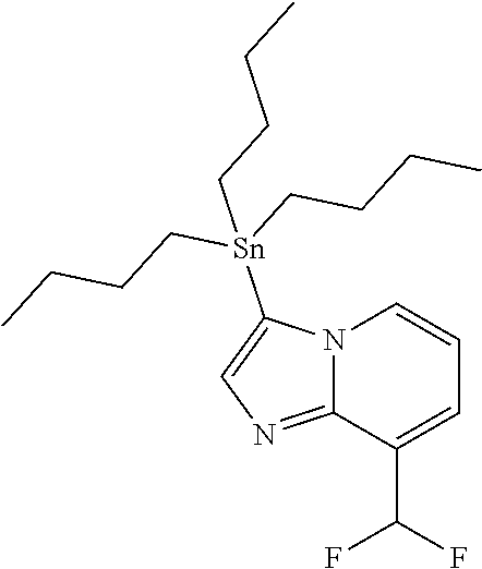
N12C(=NC=C1[Sn](CCCC)(CCCC)CCCC)C(C(F)F)=CC=C2
